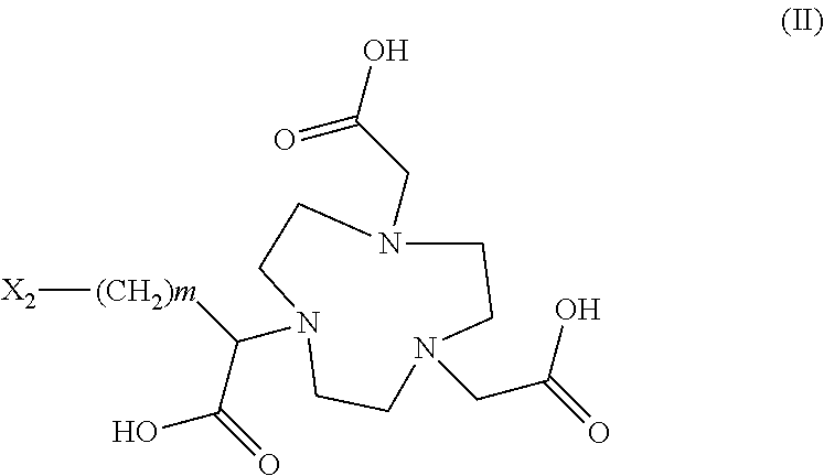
C1CN(CC(O)=O)CCN(CC(=O)O)CCN1C([(CH2)m][X2])C(=O)O
